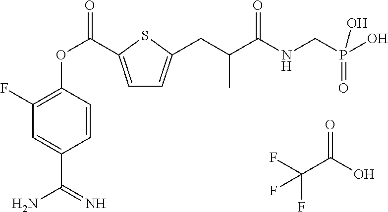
FC(C(O)=O)(F)F.C1=C(C(OC2=C(F)C=C(C(=N)N)C=C2)=O)SC(CC(C(NCP(O)(=O)O)=O)C)=C1
